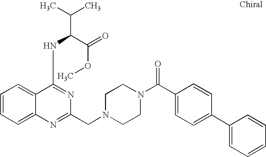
C1=CC=C2C(=C1)C(NC(C(C)C)C(=O)OC)=NC(CN1CCN(C(=O)C3=CC=C(C4=CC=CC=C4)C=C3)CC1)=N2
